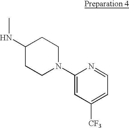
N(C1CCN(C2=CC([CF3])=CC=N2)CC1)C
